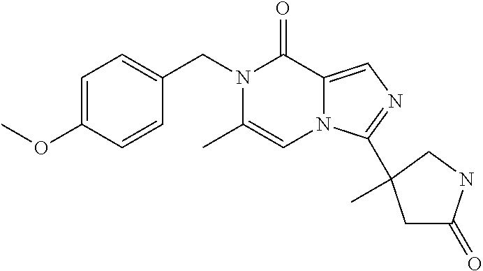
C1=C(OC)C=CC(CN2C(C)=CN3C(=CN=C3C3(C)CC(=O)NC3)C2=O)=C1
